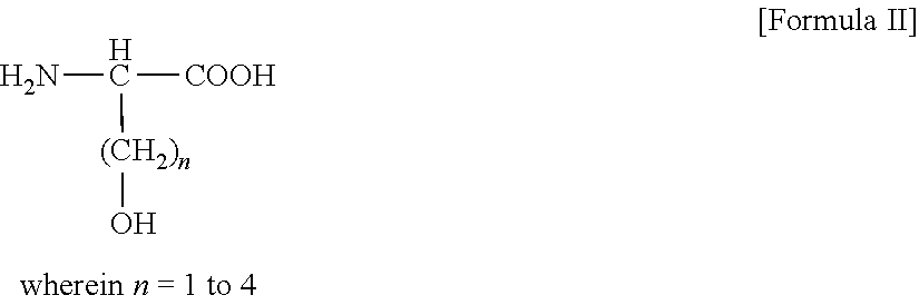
NC([(CH2)n]O)[COOH]
